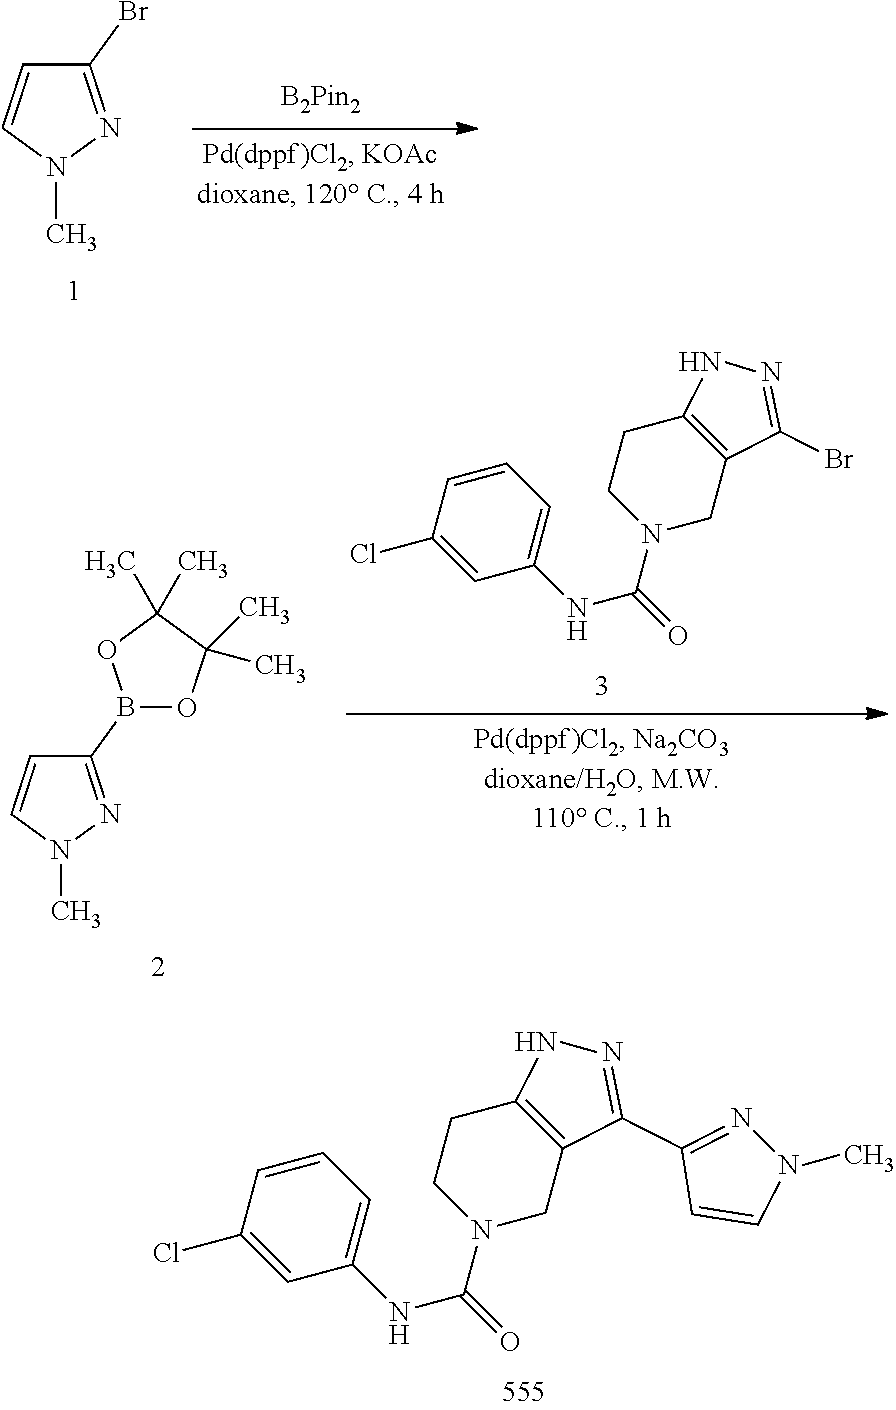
C1(Br)=NN(C)C=C1.N1(C(=O)NC2=CC=CC(Cl)=C2)CC2=C(CC1)NN=C2C1=NN(C)C=C1.C1(B2OC(C)(C)C(C)(C)O2)=NN(C)C=C1.N1(C(=O)NC2=CC=CC(Cl)=C2)CC2=C(CC1)NN=C2Br
